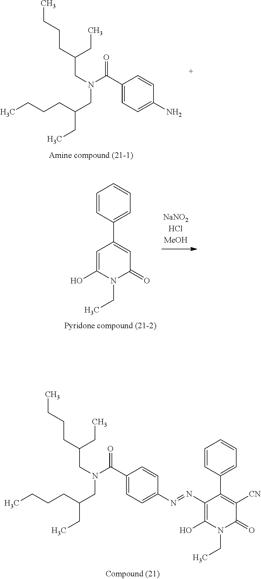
C1=CC(C2=CC(=O)N(CC)C(O)=C2)=CC=C1.C1=CC(C2=C([CN])C(=O)N(CC)C(O)=C2N=NC2=CC=C(C(N(CC(CCCC)CC)CC(CC)CCCC)=O)C=C2)=CC=C1.NC1=CC=C(C(N(CC(CCCC)CC)CC(CC)CCCC)=O)C=C1
